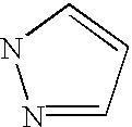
N1=CC=CN1
